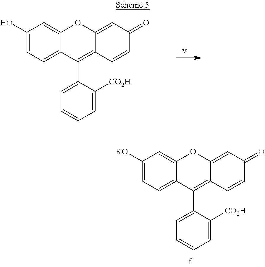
C1(O)=CC=C2C(=C1)OC1=CC(=O)C=CC1=C2C1=CC=CC=C1[CO2H].C1([RO])=CC=C2C(=C1)OC1=CC(=O)C=CC1=C2C1=CC=CC=C1[CO2H]
